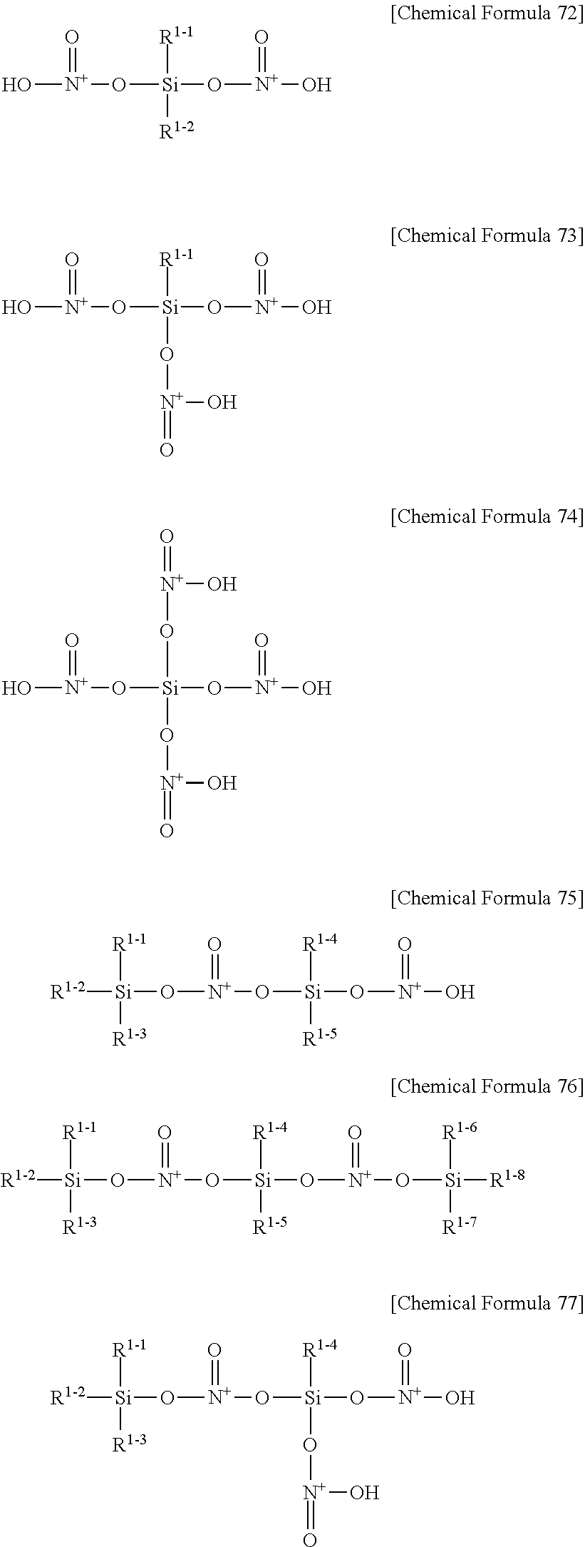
O[N+](=O)O[Si]([R1-1])([R1-2])O[N+](=O)O.O[N+](=O)O[Si]([R1-1])(O[N+](O)=O)O[N+](=O)O.O[N+](=O)O[Si](O[N+](=O)O)(O[N+](O)=O)O[N+](=O)O.[R1-2][Si]([R1-1])([R1-3])O[N+](=O)O[Si]([R1-4])([R1-5])O[N+](=O)O.[R1-2][Si]([R1-1])([R1-3])O[N+](=O)O[Si]([R1-4])([R1-5])O[N+](=O)O[Si]([R1-6])([R1-7])[R1-8].[R1-2][Si]([R1-1])([R1-3])O[N+](=O)O[Si]([R1-4])(O[N+](=O)O)O[N+](=O)O
